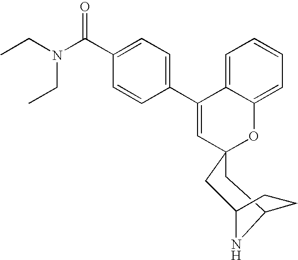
CCN(C(C1=CC=C(C2=CC3(OC4=CC=CC=C24)CC2CCC(C3)N2)C=C1)=O)CC
